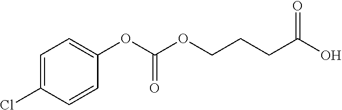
C1=CC(Cl)=CC=C1OC(OCCCC(O)=O)=O
